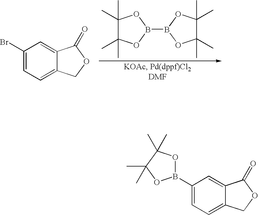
C1(C)(C)C(C)(C)OB(B2OC(C)(C)C(C)(C)O2)O1.C1(Br)=CC=C2C(=C1)C(=O)OC2.C1(B2OC(C)(C)C(C)(C)O2)=CC=C2C(=C1)C(=O)OC2
